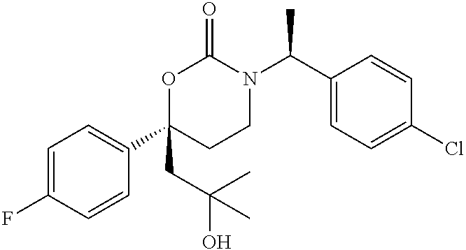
C1=C(F)C=CC(C2(CC(O)(C)C)CCN(C(C3=CC=C(Cl)C=C3)C)C(=O)O2)=C1
